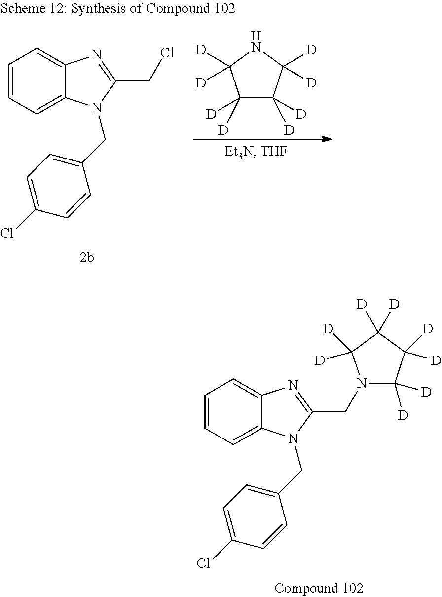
C1([D])([D])C([D])([D])C([D])([D])NC1([D])[D].C1=CC=C2C(=C1)N=C(CCl)N2CC1=CC=C(Cl)C=C1.C1=CC=C2C(=C1)N=C(CN1C([D])([D])C([D])([D])C([D])([D])C1([D])[D])N2CC1=CC=C(Cl)C=C1
